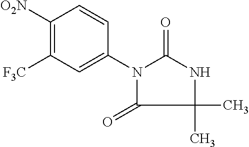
C1([O2N])=C([F3C])C=C(N2C(=O)NC(C)(C)C2=O)C=C1
